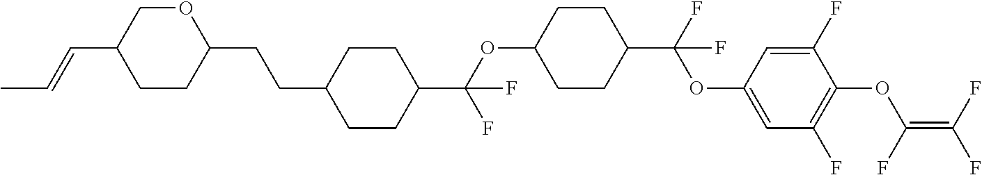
O(C1CCC(C(F)(OC2=CC(F)=C(OC(=C(F)F)F)C(F)=C2)F)CC1)C(C1CCC(CCC2OCC(C=CC)CC2)CC1)(F)F
